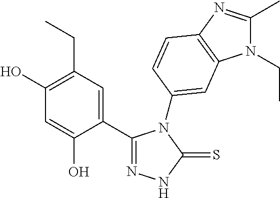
C1(C2=CC(CC)=C(O)C=C2O)=NNC(=S)N1C1=CC2=C(N=C(C)N2CC)C=C1
